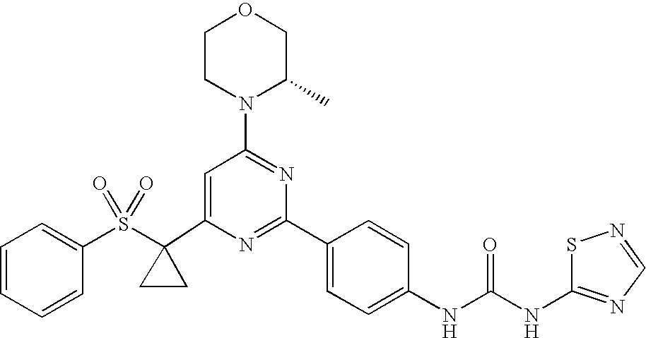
C1(C2(S(C3=CC=CC=C3)(=O)=O)CC2)=CC(N2C(C)COCC2)=NC(C2=CC=C(NC(=O)NC3=NC=NS3)C=C2)=N1
